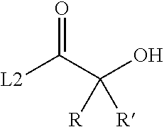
[L2]C(C(O)([R])[R])=O
